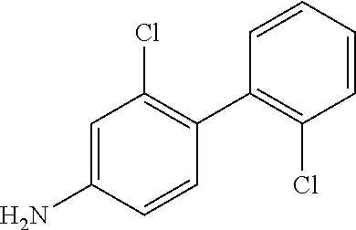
C1=C(N)C=CC(C2=C(Cl)C=CC=C2)=C1Cl
